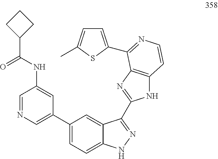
C1CC(C(NC2=CC(C3=CC=C4C(=C3)C(C3=NC5=C(N3)C=CN=C5C3=CC=C(C)S3)=NN4)=CN=C2)=O)C1
